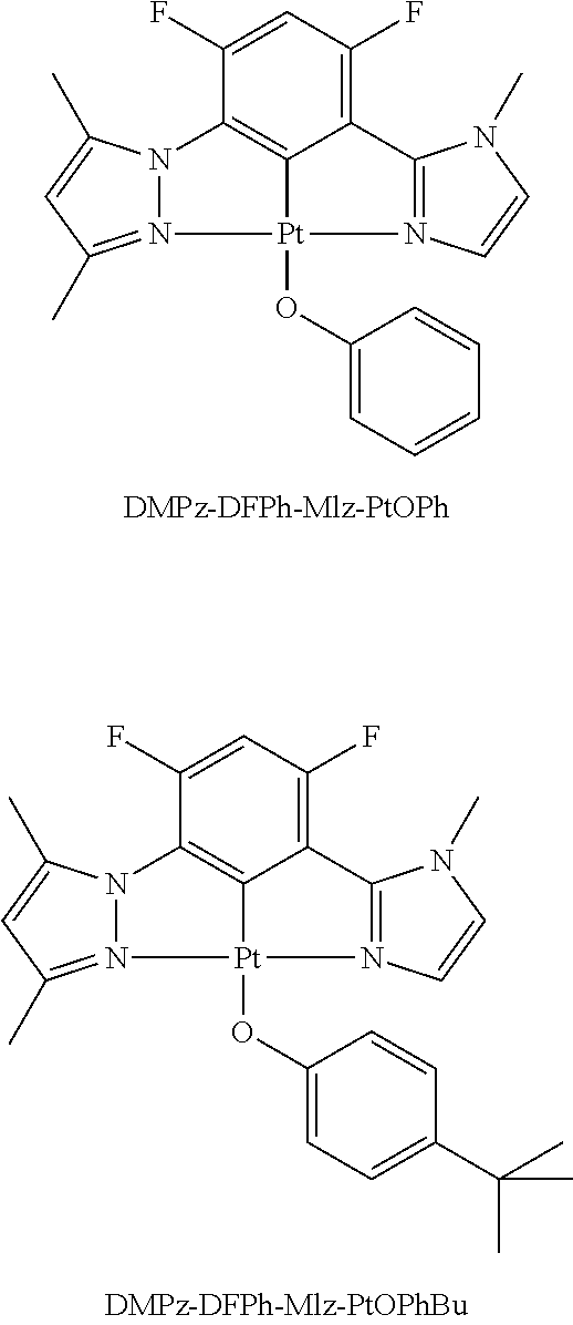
C12=C(F)C=C(F)C3=C1[Pt](OC1=CC=CC=C1)(N1=C(C)C=C(C)N31)N1=C2N(C)C=C1.C12=C(F)C=C(F)C3=C1[Pt](OC1=CC=C(C(C)(C)C)C=C1)(N1=C(C)C=C(C)N31)N1=C2N(C)C=C1
